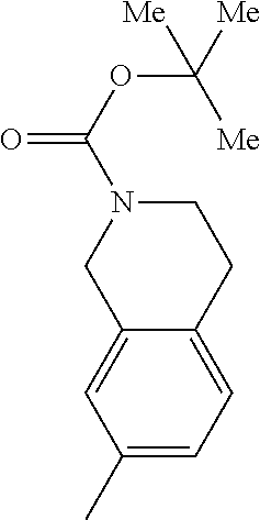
C12=CC(C)=CC=C1CCN(C(OC([Me])([Me])[Me])=O)C2
